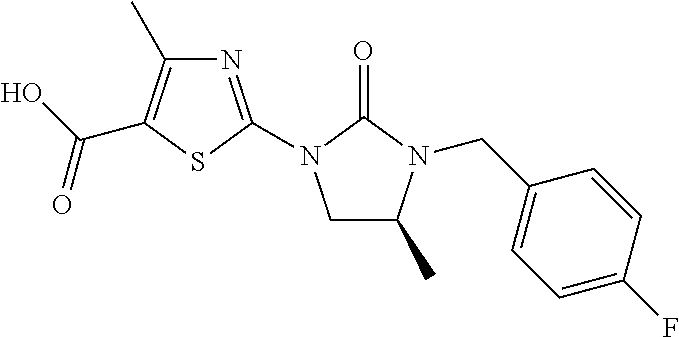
N1=C(N2CC(C)N(CC3=CC=C(F)C=C3)C2=O)SC(C(O)=O)=C1C
